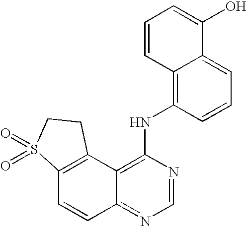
C12=C(C3=C(NC4=C5C(=CC=C4)C(O)=CC=C5)N=CN=C3C=C1)CCS2(=O)=O
